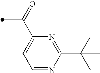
C1=C(C(C)=O)N=C(C(C)(C)C)N=C1
